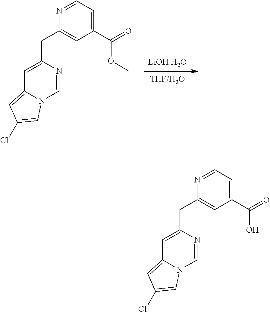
[THF/H2O].[LiOH H2O].C1=C(CC2=CC(C(=O)OC)=CC=N2)N=CN2C1=CC(Cl)=C2.C1=C(CC2=CC(C(=O)O)=CC=N2)N=CN2C1=CC(Cl)=C2
